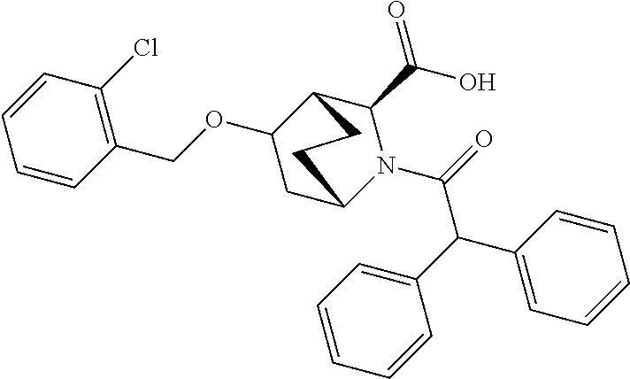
C1=CC=CC(C(C(=O)N2C(C(=O)O)C3C(OCC4=C(Cl)C=CC=C4)CC2CC3)C2=CC=CC=C2)=C1
